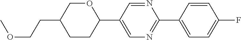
COCCC1CCC(C2=CN=C(C3=CC=C(F)C=C3)N=C2)OC1
